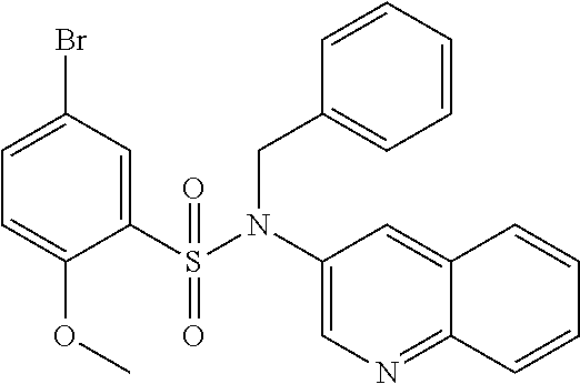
C1(S(N(C2=CN=C3C(=C2)C=CC=C3)CC2=CC=CC=C2)(=O)=O)=CC(Br)=CC=C1OC
